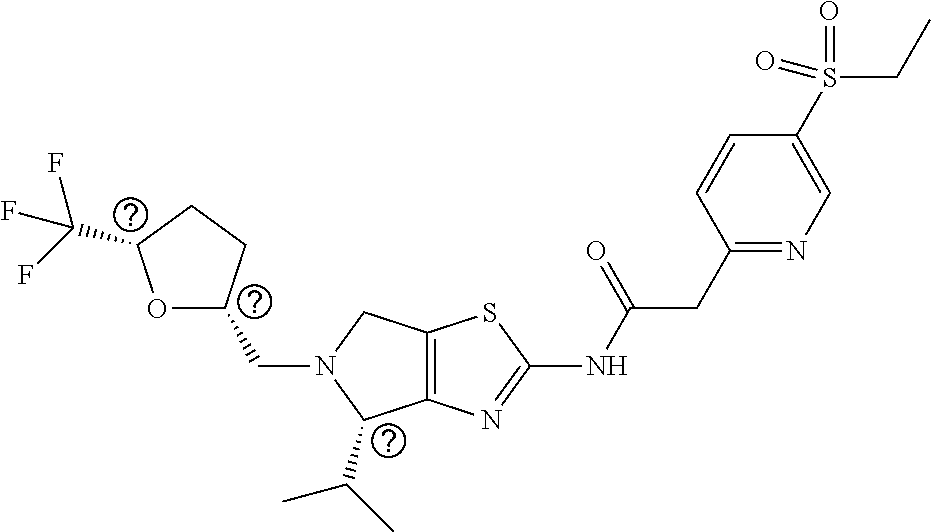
C1(CN2C(C(C)C)C3=C(C2)SC(NC(CC2=NC=C(S(CC)(=O)=O)C=C2)=O)=N3)OC(C(F)(F)F)CC1
